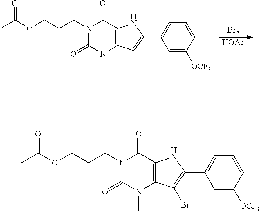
N1(CCCOC(C)=O)C(=O)N(C)C2=C(C1=O)NC(C1=CC=CC([OCF3])=C1)=C2.[Br2].[HOAc].N1(CCCOC(C)=O)C(=O)N(C)C2=C(C1=O)NC(C1=CC=CC([OCF3])=C1)=C2Br
